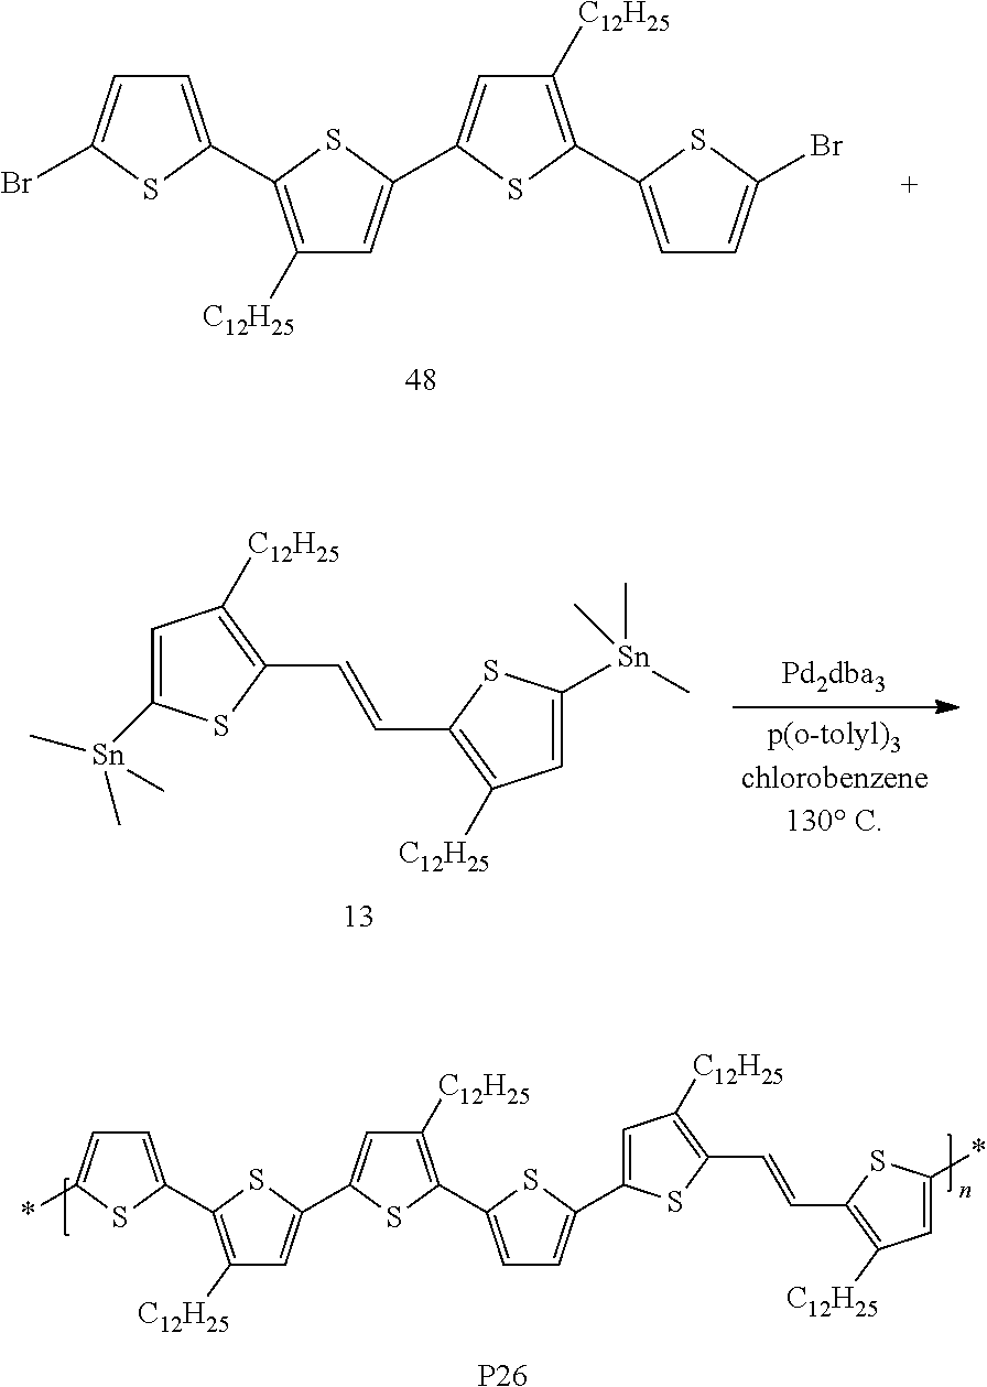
C1=C(C2=CC([C12H25])=C(C3=CC=C(Br)S3)S2)SC(C2=CC=C(Br)S2)=C1[C12H25].C1=C([Sn](C)(C)C)SC(C=CC2=C([C12H25])C=C([Sn](C)(C)C)S2)=C1[C12H25].C1=C(*)SC(C2=C([C12H25])C=C(C3=CC([C12H25])=C(C4=CC=C(C5=CC([C12H25])=C(C=CC6=C([C12H25])C=C(*)S6)S5)S4)S3)S2)=C1.[P26]
